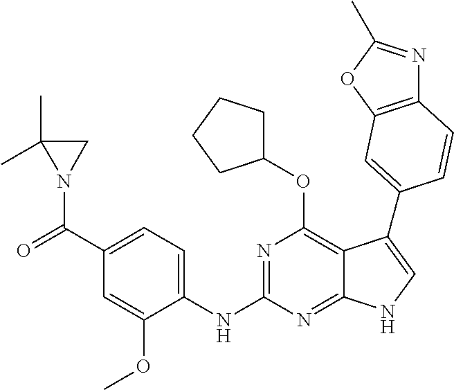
C12=C(OC(C)=N1)C=C(C1=CNC3=NC(NC4=CC=C(C(=O)N5CC5(C)C)C=C4OC)=NC(OC4CCCC4)=C31)C=C2
